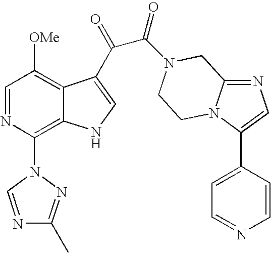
C1=NC(N2N=C(C)N=C2)=C2C(=C1[OMe])C(C(=O)C(=O)N1CC3=NC=C(C4=CC=NC=C4)N3CC1)=CN2
